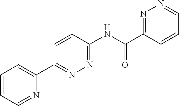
C1=CC=NC(C2=NN=C(NC(C3=NN=CC=C3)=O)C=C2)=C1
